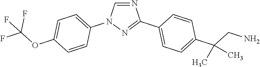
N1=CN(C2=CC=C(OC(F)(F)F)C=C2)N=C1C1=CC=C(C(CN)(C)C)C=C1
